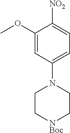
C1C[NBoc]CCN1C1=CC=C([NO2])C(OC)=C1
